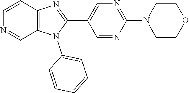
C12=C(N(C3=CC=CC=C3)C(C3=CN=C(N4CCOCC4)N=C3)=N1)C=NC=C2
